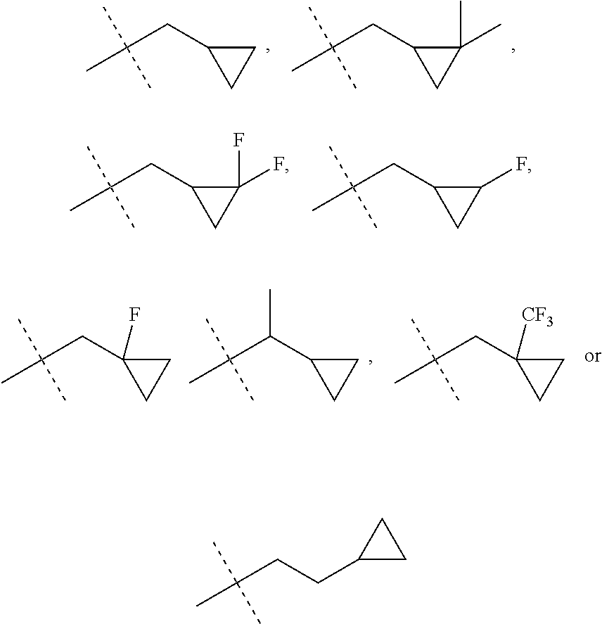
CC(C)(CC1CC1(C)C)C.CC(C)(CC1CC1)C.CC(C)(CC1CC1(F)F)C.CC(C)(CC1CC1F)C.CC(C)(C(C1CC1)C)C.CC(C)(CC1(F)CC1)C.CC(C)(CC1([CF3])CC1)C.CC(C)(CCC1CC1)C
